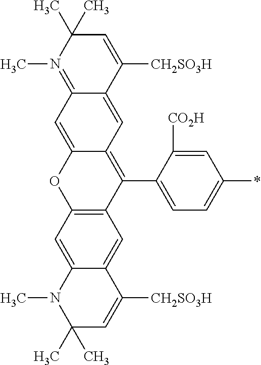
C12=CC3=C(C=C1C([CH2SO3H])=CC(C)(C)N2C)C(C1=CC=C(*)C=C1[CO2H])=C1C(=CC2=N(C)C(C)(C)C=C([CH2SO3H])C2=C1)O3
